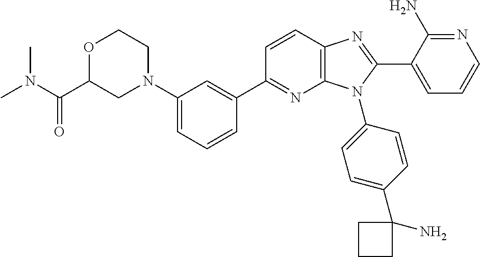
C12=C(C=CC(C3=CC(N4CCOC(C(N(C)C)=O)C4)=CC=C3)=N1)N=C(C1=CC=CN=C1N)N2C1=CC=C(C2(N)CCC2)C=C1
